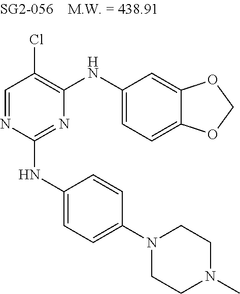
C1=NC(NC2=CC=C(N3CCN(C)CC3)C=C2)=NC(NC2=CC=C3C(=C2)OCO3)=C1Cl
